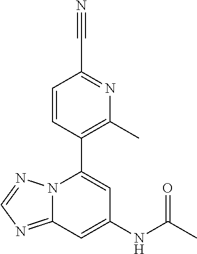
C1=CC(C2=CC(NC(C)=O)=CC3=NC=NN23)=C(C)N=C1C#N
